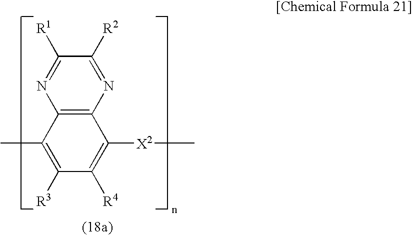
C12=C(N=C([R2])C([R1])=N1)C([X2]C)=C([R4])C([R3])=C2C
